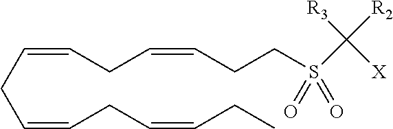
C(CC=CCC=CCC)=CCC=CCCS(C([X])([R3])[R2])(=O)=O
